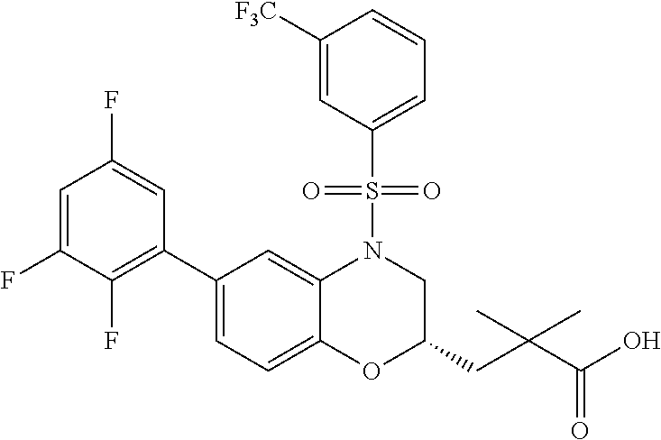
C1(C2=C(F)C(F)=CC(F)=C2)=CC=C2C(=C1)N(S(C1=CC=CC([F3C])=C1)(=O)=O)CC(CC(C(O)=O)(C)C)O2
